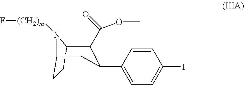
C12CCC(N1[(CH2)m]F)CC(C1=CC=C(I)C=C1)C2C(OC)=O
